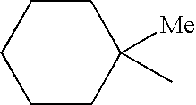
C1CC([Me])(C)CCC1
